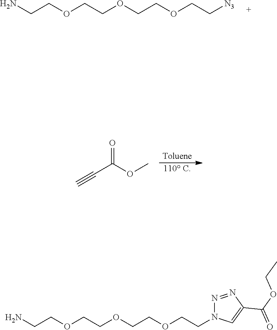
NCCOCCOCCOCC[N3].NCCOCCOCCOCCN1N=NC(C(OCC)=O)=C1.[110 C].O=C(OC)C#C
